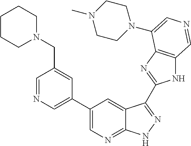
C1(C2=CN=CC(CN3CCCCC3)=C2)=CN=C2C(=C1)C(C1=NC3=C(N1)C=NC=C3N1CCN(C)CC1)=NN2
